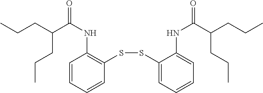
C1=CC=CC(SSC2=CC=CC=C2NC(=O)C(CCC)CCC)=C1NC(=O)C(CCC)CCC
